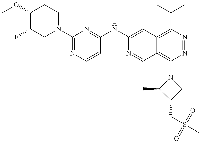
C1(OC)C(F)CN(C2=NC=CC(NC3=CC4=C(C(C)C)N=NC(N5C(C)C(CS(C)(=O)=O)C5)=C4C=N3)=N2)CC1
